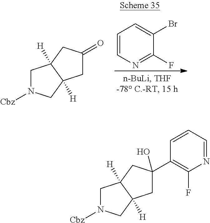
N1([Cbz])CC2([H])C([H])(C1)CC(C1=C(F)N=CC=C1)(O)C2.C1=CN=C(F)C(Br)=C1.N1([Cbz])CC2([H])C([H])(C1)CC(=O)C2
